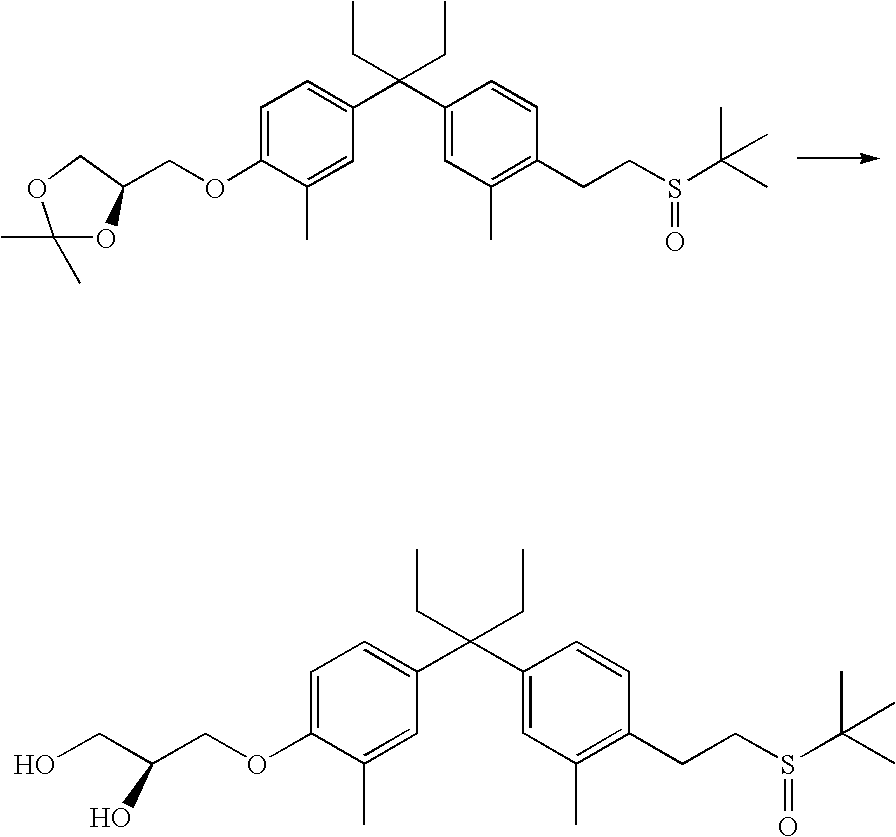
C1=C(OCC2OC(C)(C)OC2)C(C)=CC(C(C2=CC(C)=C(CCS(C(C)(C)C)=O)C=C2)(CC)CC)=C1.C1=C(OCC(O)CO)C(C)=CC(C(C2=CC(C)=C(CCS(C(C)(C)C)=O)C=C2)(CC)CC)=C1
